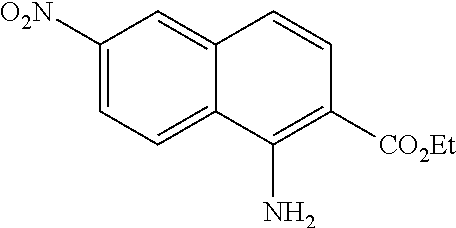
C1([O2N])=CC=C2C(=C1)C=CC([CO2Et])=C2N
